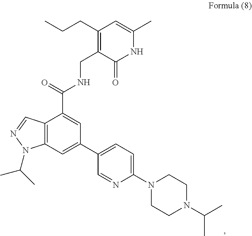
C12=C(C=C(C3=CC=C(N4CCN(C(C)C)CC4)N=C3)C=C1C(=O)NCC1=C(CCC)C=C(C)NC1=O)N(C(C)C)N=C2
